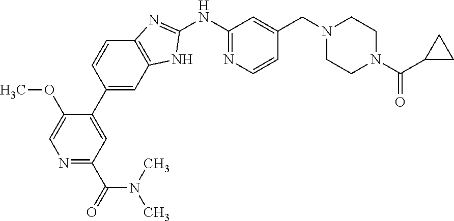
N1=C(C(N(C)C)=O)C=C(C2=CC3=C(C=C2)N=C(NC2=NC=CC(CN4CCN(C(=O)C5CC5)CC4)=C2)N3)C(OC)=C1
